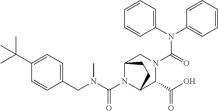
C(N1C2C(C(=O)O)N(C(N(C3=CC=CC=C3)C3=CC=CC=C3)=O)CC1CC2)(N(CC1=CC=C(C(C)(C)C)C=C1)C)=O
